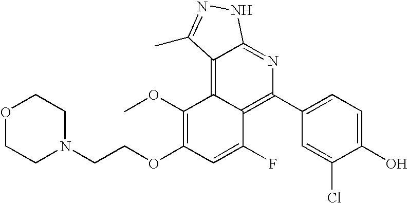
C1(OC)=C(OCCN2CCOCC2)C=C(F)C2=C(C3=CC=C(O)C(Cl)=C3)N=C3C(=C12)C(C)=NN3
